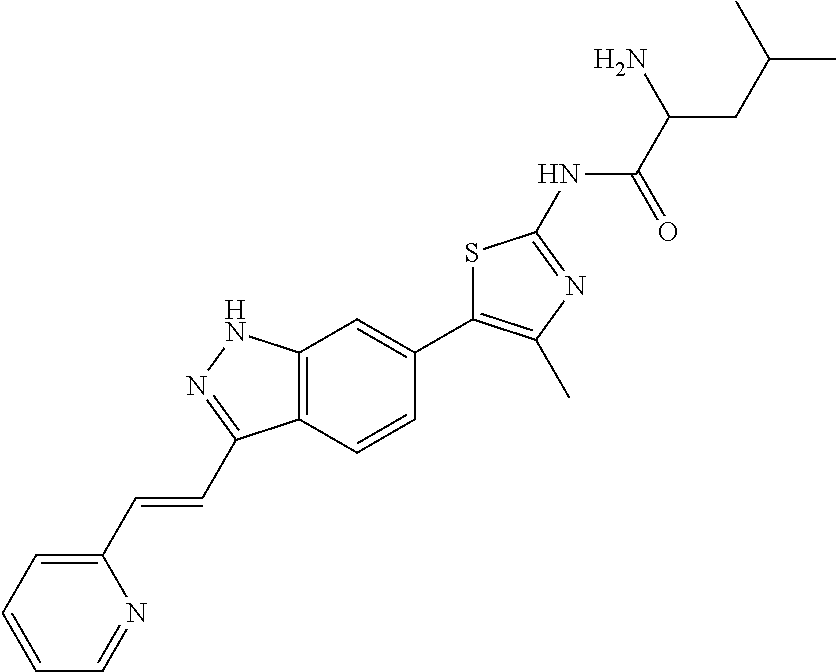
NC(C(=O)NC1=NC(C)=C(C2=CC3=C(C=C2)C(C=CC2=CC=CC=N2)=NN3)S1)CC(C)C
